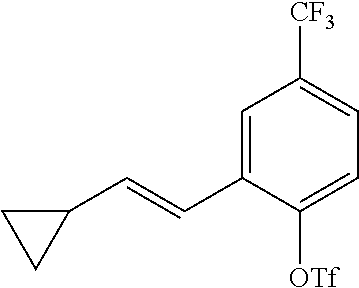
C1=C(C=CC2CC2)C([OTf])=CC=C1[CF3]
